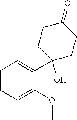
C1=CC=C(OC)C(C2(O)CCC(=O)CC2)=C1
